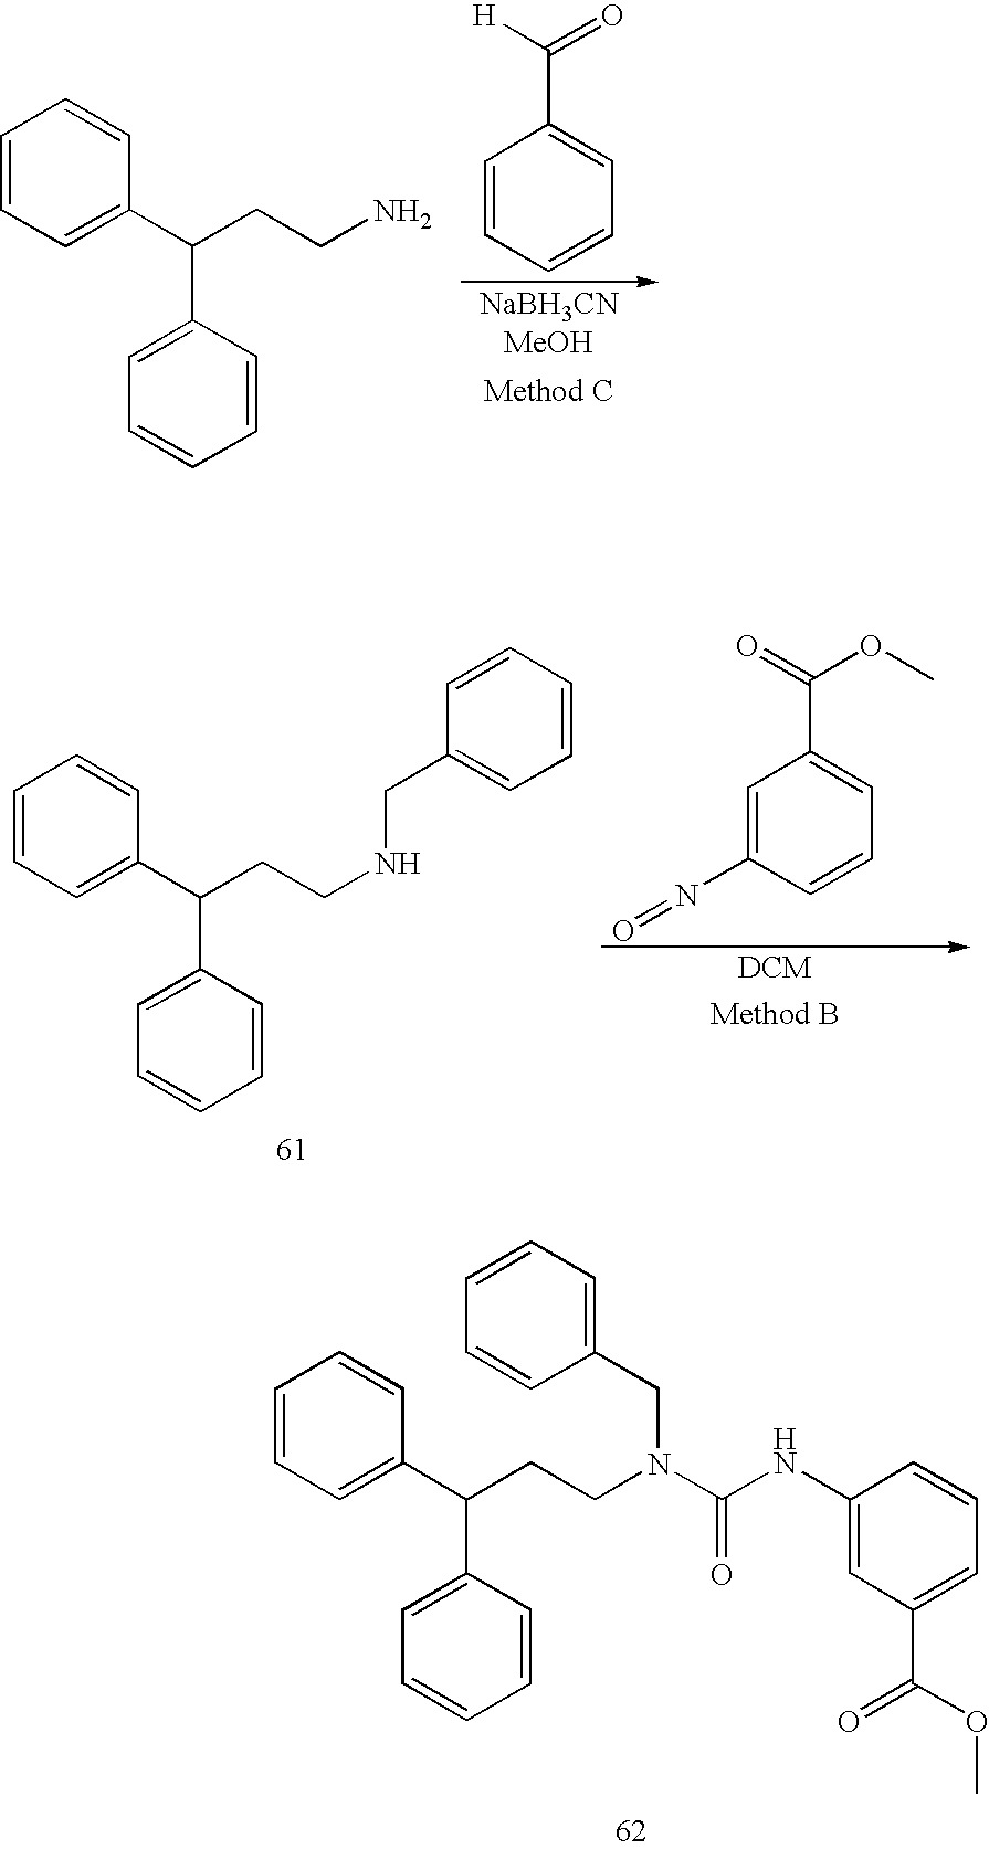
C1=CC=CC=C1C([H])=O.C1=CC=C(C(CCN)C2=CC=CC=C2)C=C1.C1=CC=C(C(CCN(CC2=CC=CC=C2)C(NC2=CC(C(=O)OC)=CC=C2)=O)C2=CC=CC=C2)C=C1.C1=CC=C(C(CCNCC2=CC=CC=C2)C2=CC=CC=C2)C=C1.C1=C(N=O)C=CC=C1C(=O)OC
